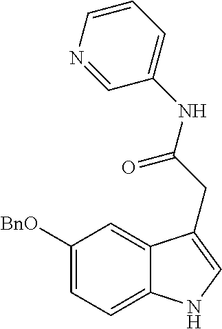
C1([BnO])=CC=C2C(=C1)C(CC(NC1=CC=CN=C1)=O)=CN2
